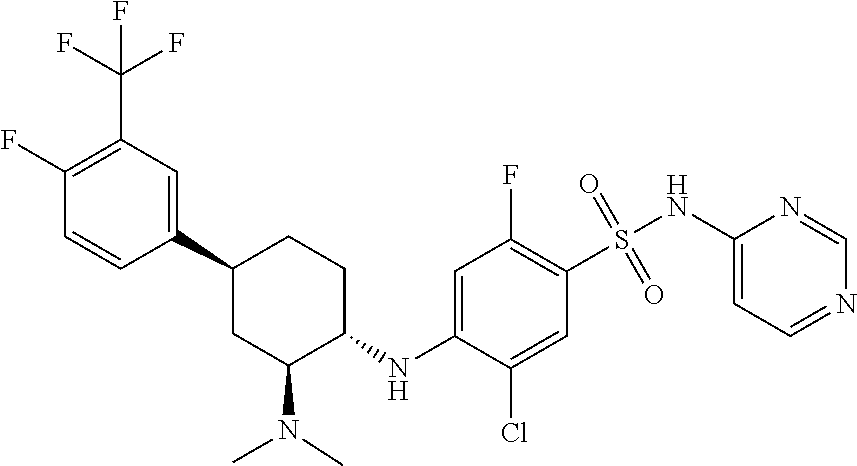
C1(C2CC(N(C)C)C(NC3=CC(F)=C(S(=O)(=O)NC4=CC=NC=N4)C=C3Cl)CC2)=CC(C(F)(F)F)=C(F)C=C1
